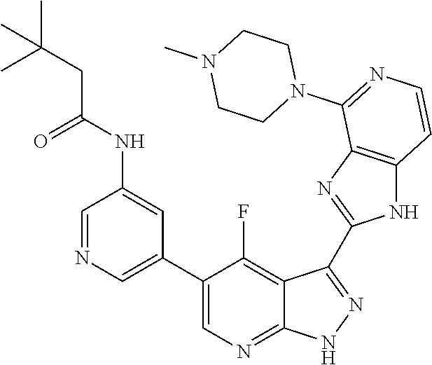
C1=NC=C(C2=CN=C3C(=C2F)C(C2=NC4=C(N2)C=CN=C4N2CCN(C)CC2)=N[N H]3)C=C1NC(CC(C)(C)C)=O
